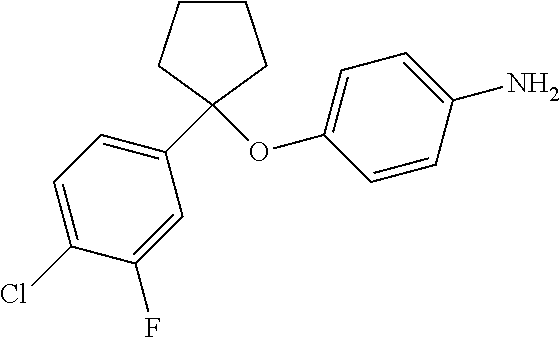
C1(C2(OC3=CC=C(N)C=C3)CCCC2)=CC=C(Cl)C(F)=C1
